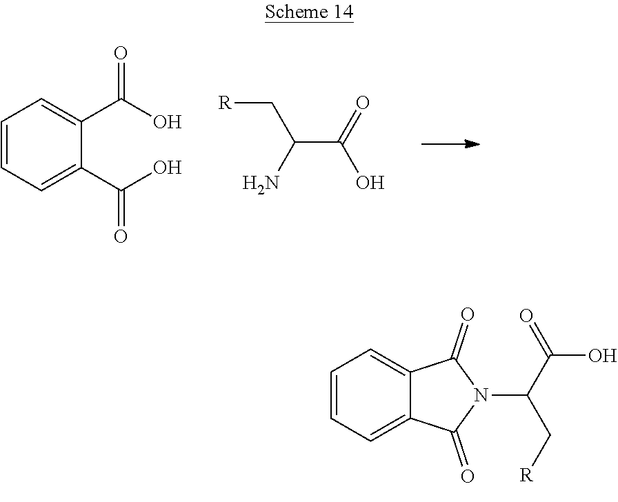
C1=CC=C(C(O)=O)C(C(O)=O)=C1.C(C(=O)O)(N)C[R].C1=CC=C2C(=C1)C(=O)N(C(C(=O)O)C[R])C2=O
